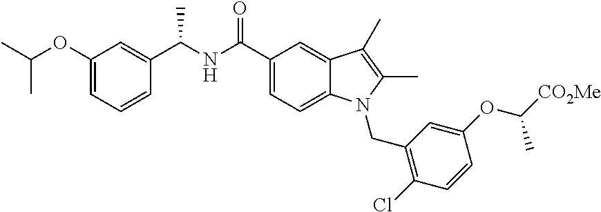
C1=C(OC(C)C)C=C(C(NC(C2=CC=C3C(=C2)C(C)=C(C)N3CC2=C(Cl)C=CC(OC(C)[CO2Me])=C2)=O)C)C=C1
